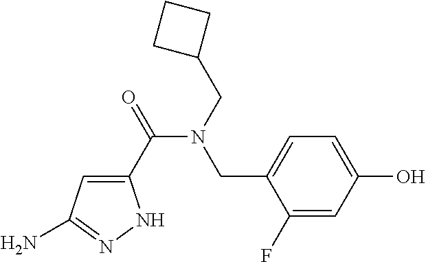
C1(C(=O)N(CC2CCC2)CC2=CC=C(O)C=C2F)=CC(N)=NN1
